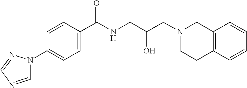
C1=CC(C(NCC(CN2CC3=C(CC2)C=CC=C3)O)=O)=CC=C1N1C=NC=N1
